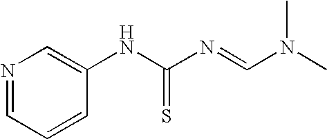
N1=CC=CC(NC(N=CN(C)C)=S)=C1
